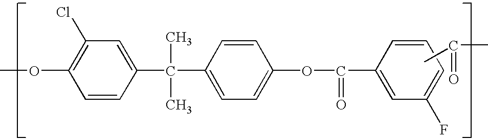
C1=CC(C(C)(C)C2=CC=C(OC(=O)C3=CC(F)=CC=C3)C=C2)=CC(Cl)=C1OC.CC(C)=O
